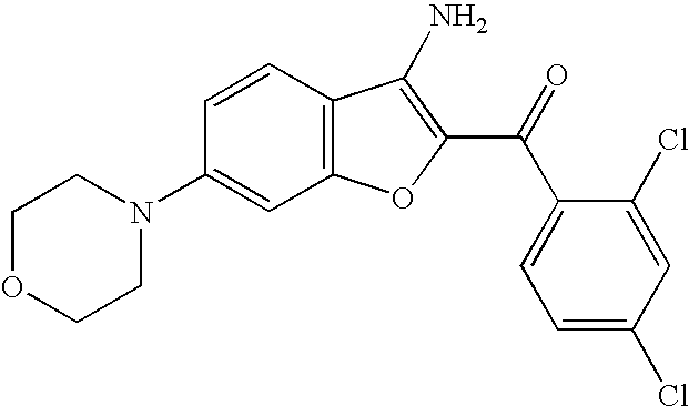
C12=C(C=CC(N3CCOCC3)=C1)C(N)=C(C(C1=CC=C(Cl)C=C1Cl)=O)O2
